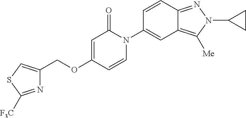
C(OC1=CC(=O)N(C2=CC3=C([Me])N(C4CC4)N=C3C=C2)C=C1)C1=CSC([F3C])=N1
